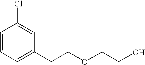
C1=CC=C(CCOCCO)C=C1Cl
